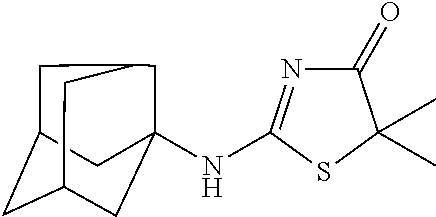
C1(=O)N=C(NC23CC4CC(CC(C2)C4)C3)SC1(C)C
